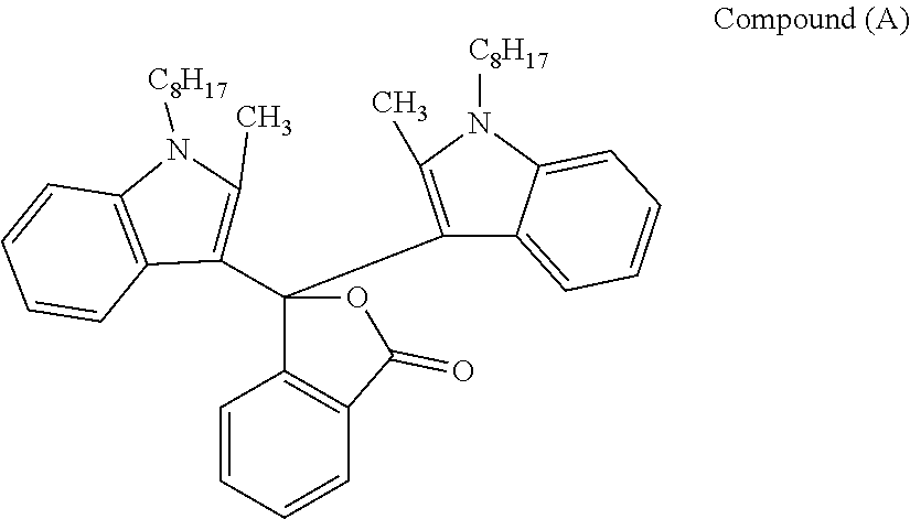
C1=CC=CC2=C1C(C1=C(C)N([C8H17])C3=C1C=CC=C3)(C1=C(C)N([C8H17])C3=CC=CC=C13)OC2=O
